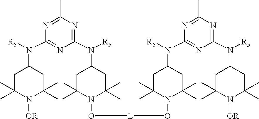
C1(N([R5])C2CC(C)(C)N(O[L]ON3C(C)(C)CC(N(C4=NC(N([R5])C5CC(C)(C)N([OR])C(C)(C)C5)=NC(C)=N4)[R5])CC3(C)C)C(C)(C)C2)=NC(C)=NC(N([R5])C2CC(C)(C)N([OR])C(C)(C)C2)=N1
